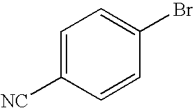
C1=C([NC])C=CC(Br)=C1
